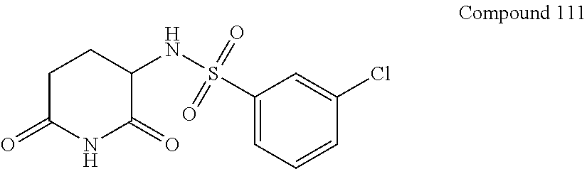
C1(S(NC2CCC(=O)NC2=O)(=O)=O)=CC=CC(Cl)=C1
